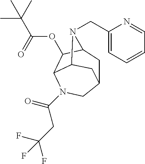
C12CC3C(OC(C(C)(C)C)=O)C(C(C1)N3CC1=CC=CC=N1)N(C(CC(F)(F)F)=O)C2
